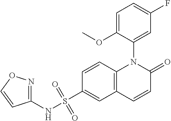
C1=C(OC)C(N2C3=C(C=C(S(NC4=NOC=C4)(=O)=O)C=C3)C=CC2=O)=CC(F)=C1
